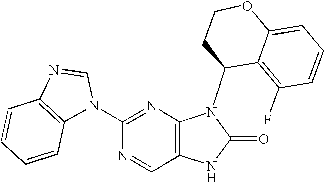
C1(N2C=NC3=C2C=CC=C3)=NC2=C(C=N1)NC(=O)N2C1C2=C(F)C=CC=C2OCC1
